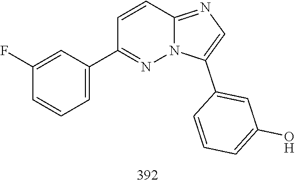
C1=CC2=NC=C(C3=CC(O)=CC=C3)N2N=C1C1=CC=CC(F)=C1
